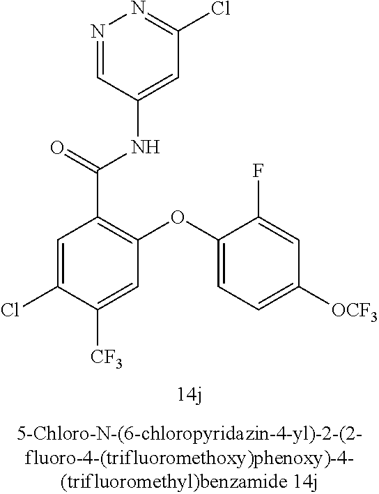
N1=CC(NC(C2=C(OC3=CC=C([OCF3])C=C3F)C=C([CF3])C(Cl)=C2)=O)=CC(Cl)=N1
